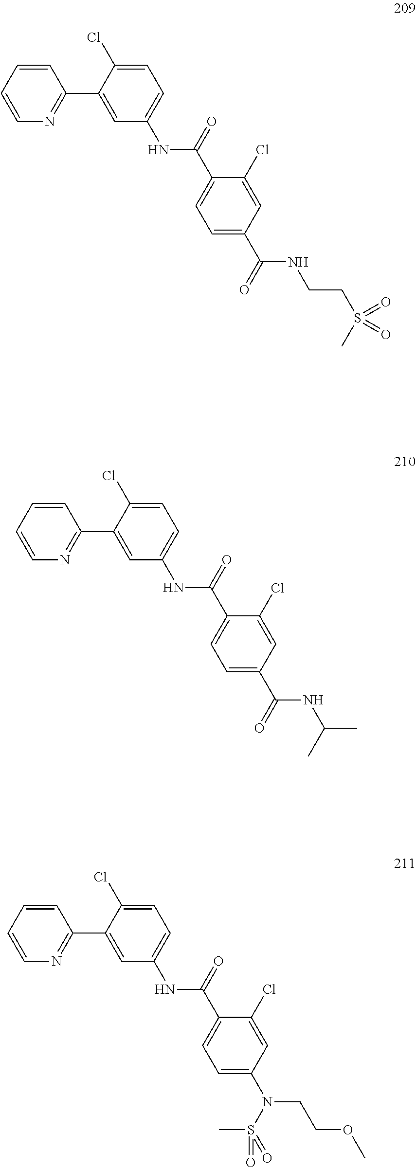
C1=CC=CN=C1C1=CC(NC(C2=CC=C(C(NCCS(C)(=O)=O)=O)C=C2Cl)=O)=CC=C1Cl.C1=CC=CN=C1C1=CC(NC(C2=CC=C(C(NC(C)C)=O)C=C2Cl)=O)=CC=C1Cl.C1=CC=CN=C1C1=CC(NC(C2=CC=C(N(S(=O)(C)=O)CCOC)C=C2Cl)=O)=CC=C1Cl
